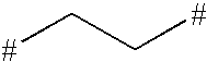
[#]CC[#]
